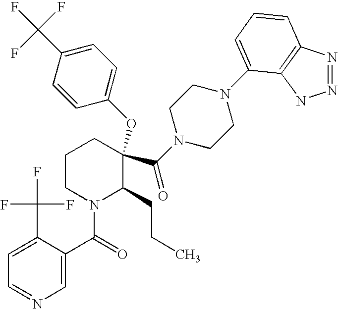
C1=C(C(F)(F)F)C(C(=O)N2C(CCC)C(C(N3CCN(C4=CC=CC5=C4NN=N5)CC3)=O)(OC3=CC=C(C(F)(F)F)C=C3)CCC2)=CN=C1
